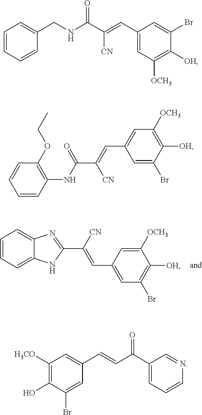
C1=CC=C2C(=C1)N=C(C([CN])=CC1=CC(Br)=C([OH])C([OCH3])=C1)N2.C1=CC=CC(CNC(C(=CC2=CC([OCH3])=C([OH])C(Br)=C2)[CN])=O)=C1.C1=CC(NC(C([CN])=CC2=CC([OCH3])=C([OH])C(Br)=C2)=O)=C(OCC)C=C1.C1([H3CO])=C(O)C(Br)=CC(C=CC(C2=CC=CN=C2)=O)=C1
